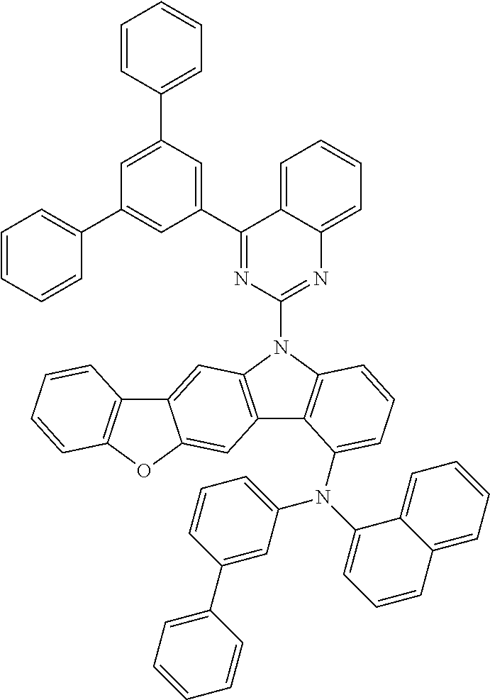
C1(C2=CC(C3=CC=CC=C3)=CC(C3=CC=CC=C3)=C2)=NC(N2C3=C(C4=C2C=C2C(=C4)OC4=C2C=CC=C4)C(N(C2=CC=CC(C4=CC=CC=C4)=C2)C2=CC=CC4=CC=CC=C42)=CC=C3)=NC2=CC=CC=C12
